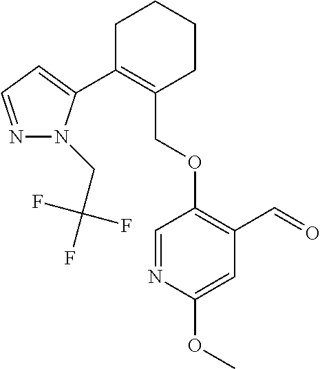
C1C(C2=CC=NN2CC(F)(F)F)=C(COC2=C(C=O)C=C(OC)N=C2)CCC1
